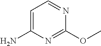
C1=C(N)N=C(OC)N=C1
